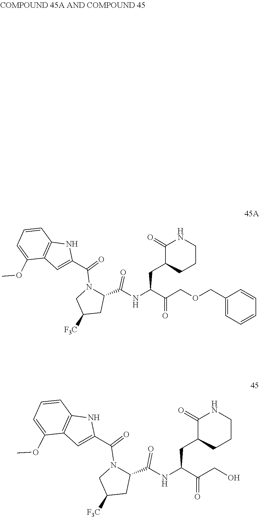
C1=C(OC)C2=C(C=C1)NC(C(N1C(C(=O)NC(C(=O)COCC3=CC=CC=C3)CC3C(=O)NCCC3)CC([F3C])C1)=O)=C2.C1=CC2=C(C=C(C(N3C(C(NC(C(=O)CO)CC4C(=O)NCCC4)=O)CC([F3C])C3)=O)N2)C(OC)=C1
